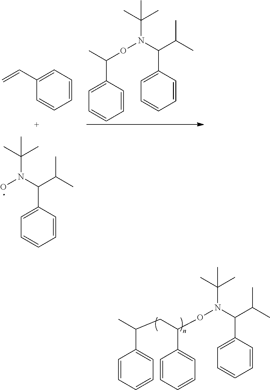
C1=CC(C(N(O)C(C)(C)C)C(C)C)=CC=C1.C1(C=C)=CC=CC=C1.C1=CC(C(N(OC(C)C2=CC=CC=C2)C(C)(C)C)C(C)C)=CC=C1.C1=CC(C(N(OC(CC(C)C2=CC=CC=C2)C2=CC=CC=C2)C(C)(C)C)C(C)C)=CC=C1
